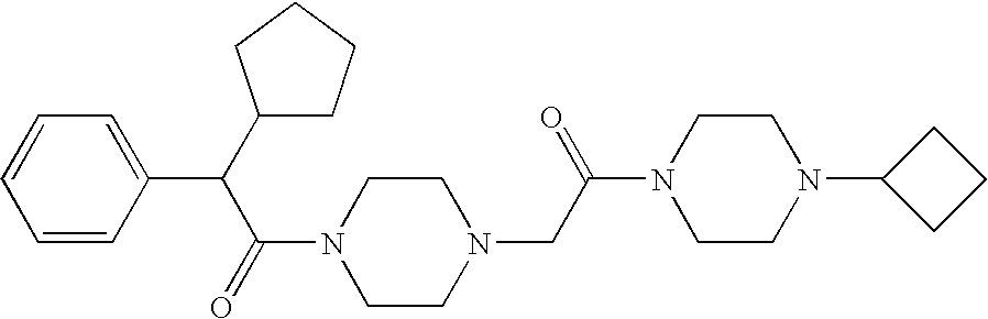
O=C(C(C1=CC=CC=C1)C1CCCC1)N1CCN(CC(N2CCN(C3CCC3)CC2)=O)CC1
